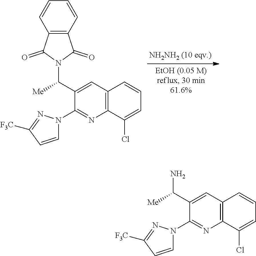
C1=CC=CC2=C1C(=O)N(C([Me])C1=CC3=C(N=C1N1C=CC([F3C])=N1)C(Cl)=CC=C3)C2=O.C1=C(C(N)[Me])C(N2C=CC([F3C])=N2)=NC2=C1C=CC=C2Cl
